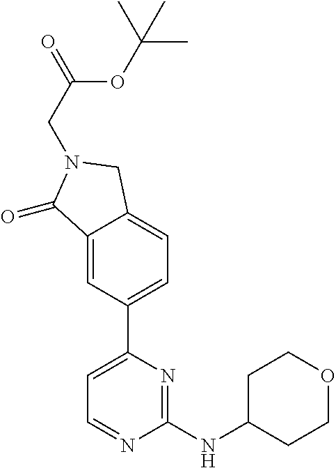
C1=C(C2=CC=C3C(=C2)C(=O)N(CC(=O)OC(C)(C)C)C3)N=C(NC2CCOCC2)N=C1
